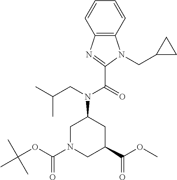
C12=C(C=CC=C1)N(CC1CC1)C(C(=O)N(CC(C)C)C1CC(C(OC)=O)CN(C(OC(C)(C)C)=O)C1)=N2
